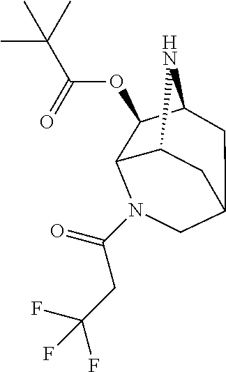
C12C3C(OC(C(C)(C)C)=O)C(N1)CC(C2)CN3C(=O)CC(F)(F)F
